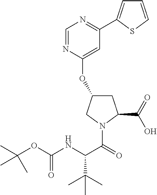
C1=NC(OC2CC(C(=O)O)N(C(=O)C(NC(OC(C)(C)C)=O)C(C)(C)C)C2)=CC(C2=CC=CS2)=N1
